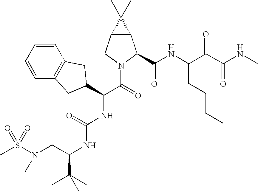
S(N(CC(NC(NC(C(=O)N1C(C(NC(C(C(NC)=O)=O)CCCC)=O)C2C(C1)C2(C)C)C1CC2=C(C=CC=C2)C1)=O)C(C)(C)C)C)(=O)(=O)C
